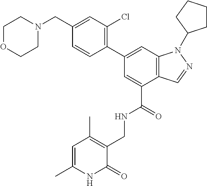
C1(C2=C(Cl)C=C(CN3CCOCC3)C=C2)=CC2=C(C(C(=O)NCC3=C(C)C=C(C)NC3=O)=C1)C=NN2C1CCCC1
